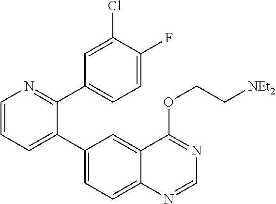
C1=CN=C(C2=CC=C(F)C(Cl)=C2)C(C2=CC=C3C(=C2)C(OCC[NEt2])=NC=N3)=C1
